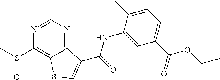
C1(S(C)=O)=C2C(=NC=N1)C(C(NC1=CC(C(OCC)=O)=CC=C1C)=O)=CS2
